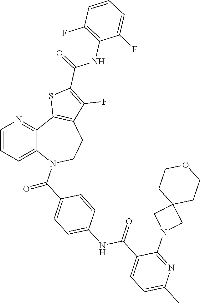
C(=O)(C1=CC=C(NC(=O)C2=CC=C(C)N=C2N2CC3(C2)CCOCC3)C=C1)N1C2=CC=CN=C2C2=C(CC1)C(F)=C(C(NC1=C(F)C=CC=C1F)=O)S2
